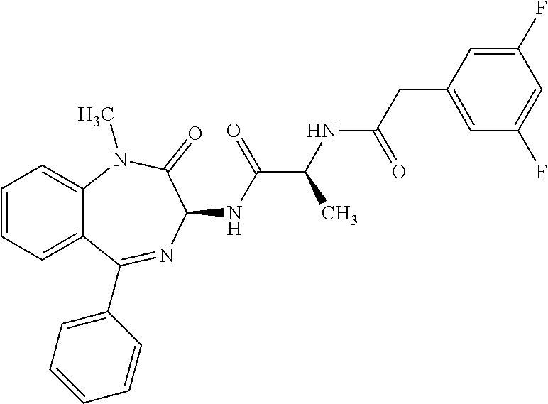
C1(F)=CC(CC(NC(C(NC2C(=O)N(C)C3=CC=CC=C3C(C3=CC=CC=C3)=N2)=O)C)=O)=CC(F)=C1
